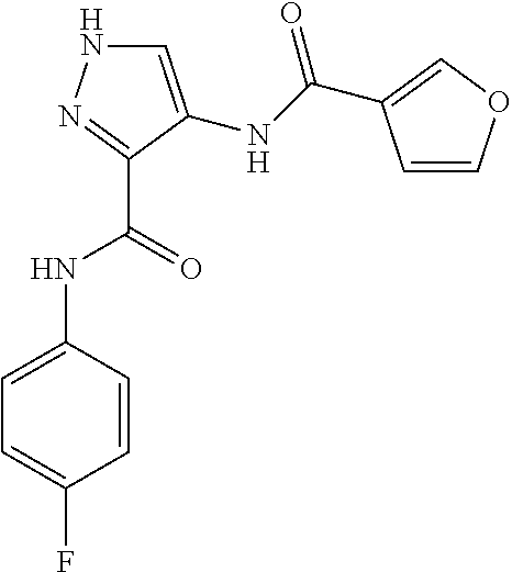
C1=C(NC(=O)C2=COC=C2)C(C(=O)NC2=CC=C(F)C=C2)=NN1
